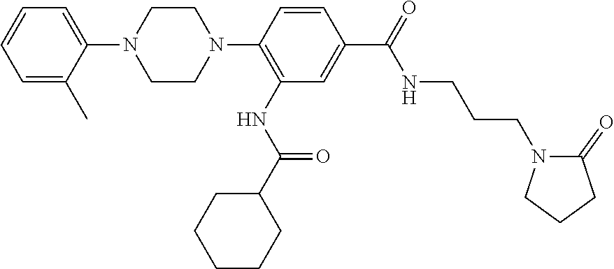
C1=C(N2CCN(C3=C(NC(C4CCCCC4)=O)C=C(C(NCCCN4C(=O)CCC4)=O)C=C3)CC2)C(C)=CC=C1
